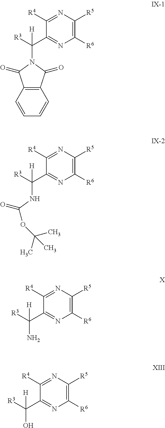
C1(C([R3])([H])N2C(=O)C3=C(C2=O)C=CC=C3)=NC([R6])=C([R5])N=C1[R4].C1(C([R3])([H])NC(=O)OC(C)(C)C)=NC([R6])=C([R5])N=C1[R4].N1=C([R4])C(C([R3])([H])N)=NC([R6])=C1[R5].N1=C([R4])C(C([R3])([H])O)=NC([R6])=C1[R5]
